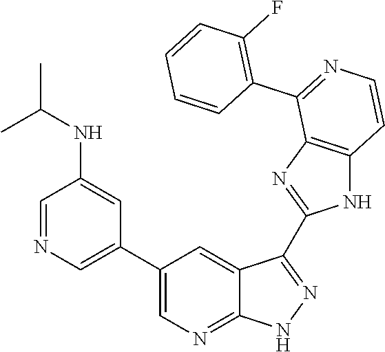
C1=NC=C(C2=CN=C3C(=C2)C(C2=NC4=C(N2)C=CN=C4C2=C(F)C=CC=C2)=NN3)C=C1NC(C)C
